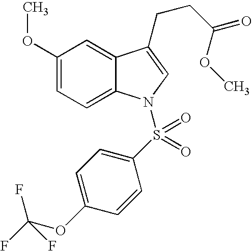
C1(OC)=CC=C2C(=C1)C(CCC(OC)=O)=CN2S(C1=CC=C(OC(F)(F)F)C=C1)(=O)=O
